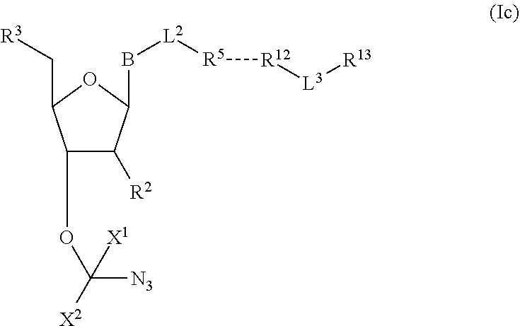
C1(OC([N3])([X2])[X1])C([R2])C(B[L2][R5][R12][L3][R13])OC1C[R3]
